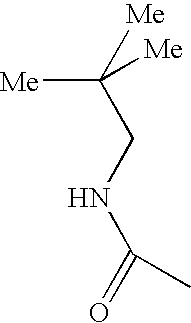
[Me]C(CNC(=O)C)([Me])[Me]
